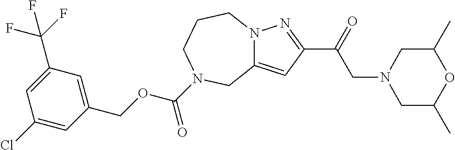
N12C(=CC(C(=O)CN3CC(C)OC(C)C3)=N1)CN(C(OCC1=CC(C(F)(F)F)=CC(Cl)=C1)=O)CCC2
